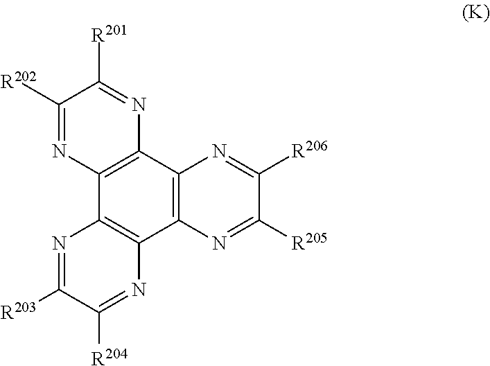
C12=C(C3=C(C4=C1N=C([R202])C([R201])=N4)N=C([R206])C([R205])=N3)N=C([R204])C([R203])=N2
